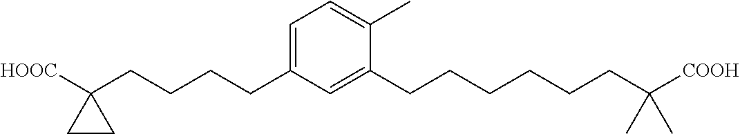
C1=C(CCCCC2([HOOC])CC2)C=C(CCCCCCC([COOH])(C)C)C(C)=C1
